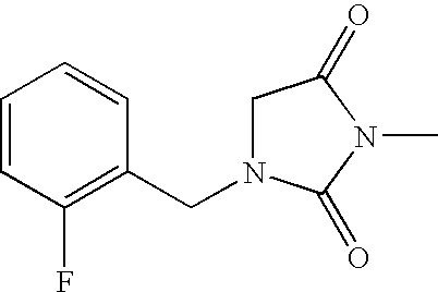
C1=CC(F)=C(CN2CC(=O)N(C)C2=O)C=C1
